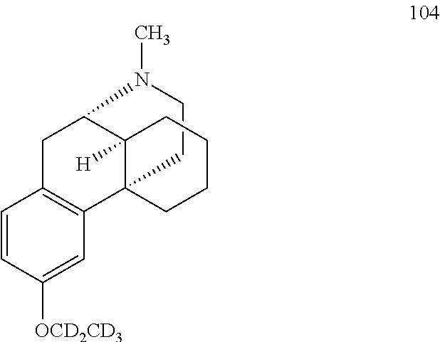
C1CN(C)C2C3([H])C1(C1=C(C=CC([OCD2CD3])=C1)C2)CCCC3
